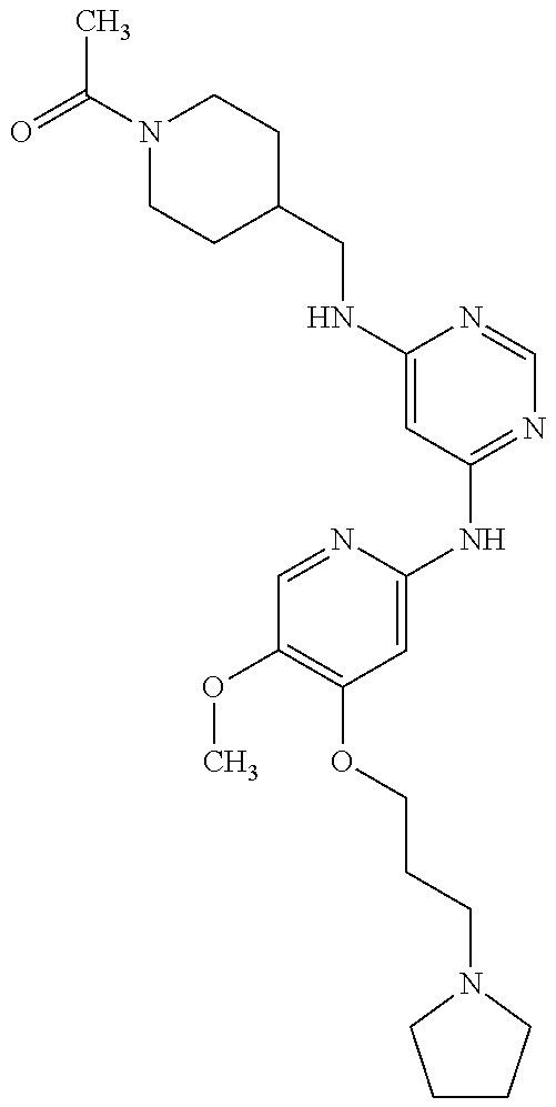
C1(CNC2=CC(NC3=CC(OCCCN4CCCC4)=C(OC)C=N3)=NC=N2)CCN(C(C)=O)CC1
